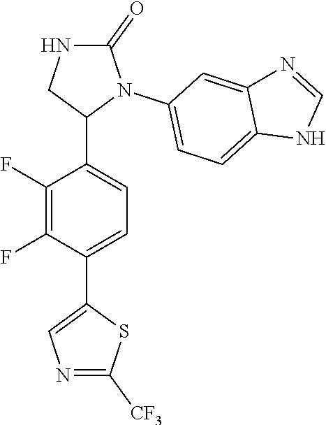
C1(F)=C(F)C(C2=CN=C([CF3])S2)=CC=C1C1N(C2=CC=C3C(=C2)N=CN3)C(=O)NC1
